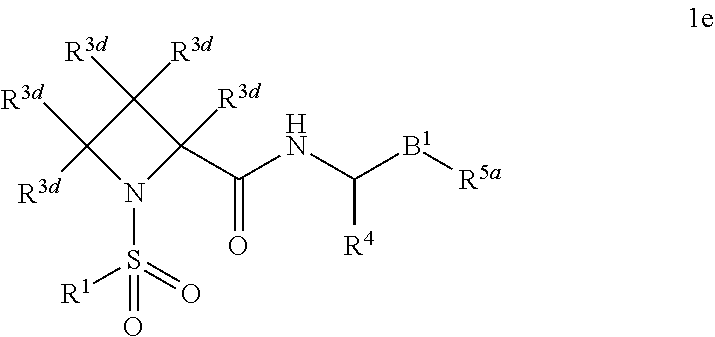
C1([R3d])([R3d])C([R3d])([R3d])N(S(=O)([R1])=O)C1([R3d])C(NC([B1][R5a])[R4])=O
